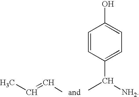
C1=CC(C([NH2])C)=CC=C1O.CC=CC
